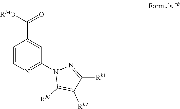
C1=CN=C(N2C([Rb3])=C([Rb2])C([Rb1])=N2)C=C1C(=O)[Rb4O]
